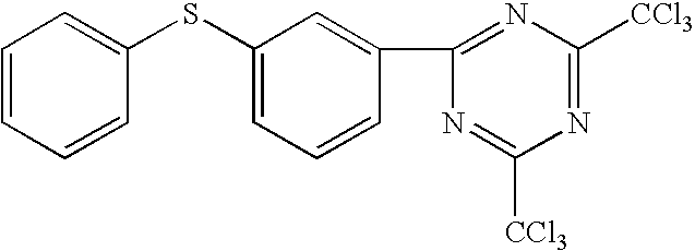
C1=CC(SC2=CC=CC(C3=NC([CCl3])=NC([CCl3])=N3)=C2)=CC=C1
